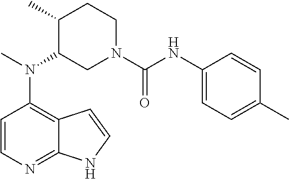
C12=C(N(C)C3CN(C(=O)NC4=CC=C(C)C=C4)CCC3C)C=CN=C1NC=C2
